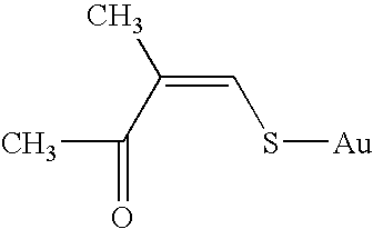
C(=CS[Au])(C(C)=O)C
